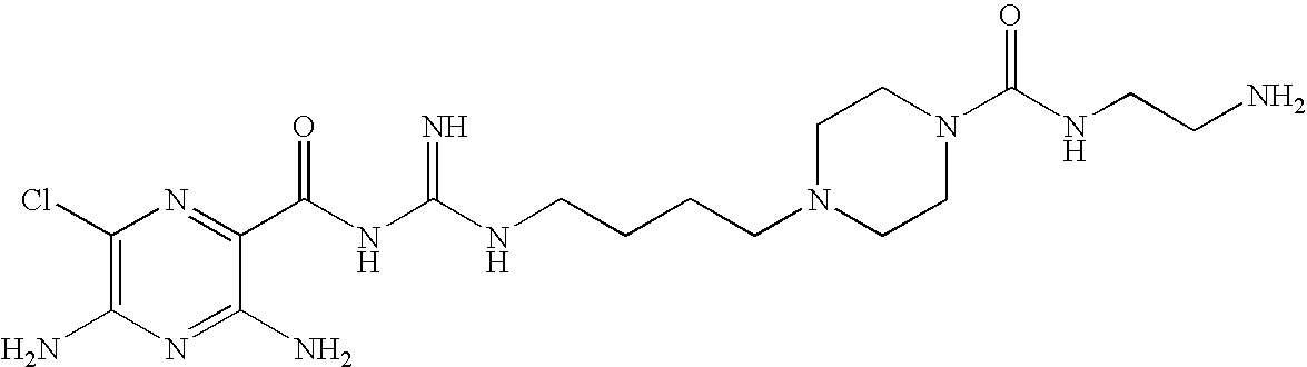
C1(Cl)=C(N)N=C(N)C(C(NC(NCCCCN2CCN(C(NCCN)=O)CC2)=N)=O)=N1
